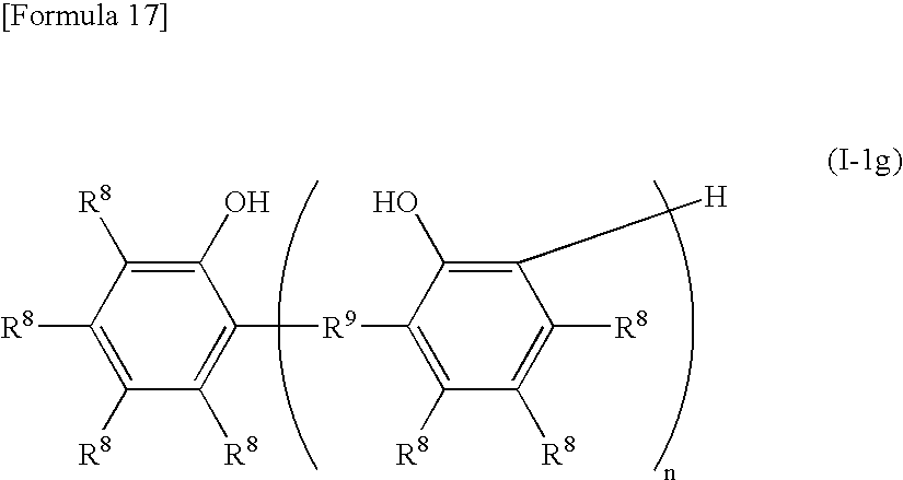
C1(O)=C([R8])C([R8])=C([R8])C([R8])=C1[R9]C1=C([R8])C([R8])=C([R8])C([H])=C1O
